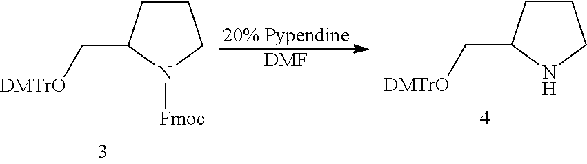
C1CC(C[DMTrO])N([Fmoc])C1.[20% Pypendine].[DMF].C1CC(C[DMTrO])NC1
